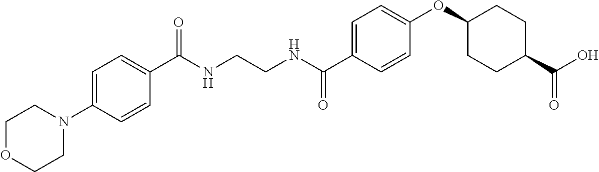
C(NCCNC(C1=CC=C(OC2CCC(C(O)=O)CC2)C=C1)=O)(=O)C1=CC=C(N2CCOCC2)C=C1
